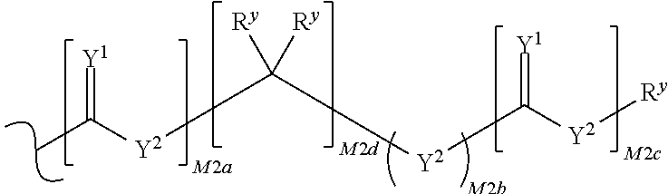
CC(=[Y1])[Y2]C([Ry])([Ry])[Y2]C([Y2][Ry])=[Y1]
